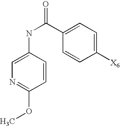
C1=CC(NC(=O)C2=CC=C([X6])C=C2)=CN=C1OC
